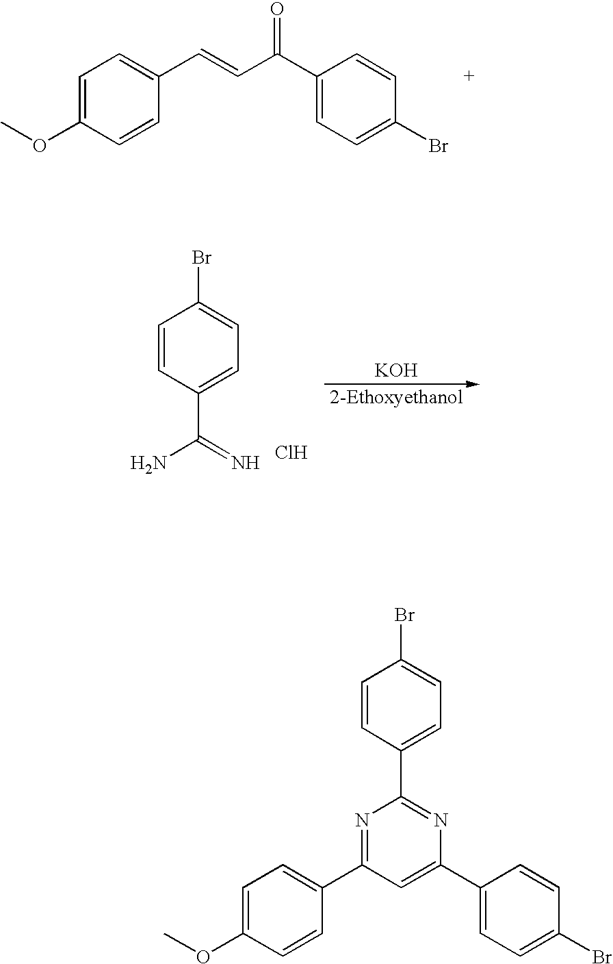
Cl.[KOH].[2-Ethoxyethanol].C1(Br)=CC=C(C(=N)N)C=C1.C1=C(OC)C=CC(C=CC(C2=CC=C(Br)C=C2)=O)=C1.C1=CC(C2=NC(C3=CC=C(Br)C=C3)=CC(C3=CC=C(OC)C=C3)=N2)=CC=C1Br
